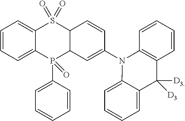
C1=CC=C2C(=C1)S(=O)(=O)C1C(P2(=O)C2=CC=CC=C2)C=C(N2C3=CC=CC=C3C([D3])([D3])C3=C2C=CC=C3)C=C1
